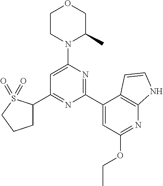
C1(C2=NC(C3=CC(OCC)=NC4=C3C=CN4)=NC(N3C(C)COCC3)=C2)CCCS1(=O)=O
